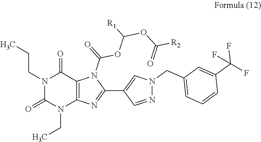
N1(CC)C(=O)N(CCC)C(=O)C2=C1N=C(C1=CN(CC3=CC=CC(C(F)(F)F)=C3)N=C1)N2C(OC([R1])OC([R2])=O)=O
